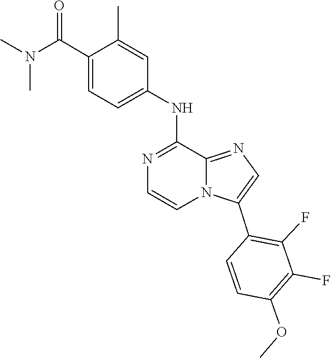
C1=CC(OC)=C(F)C(F)=C1C1=CN=C2C(NC3=CC=C(C(N(C)C)=O)C(C)=C3)=NC=CN12
